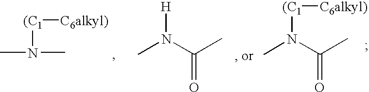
CN(C)[(C1][C6alkyl)].CN(C(C)=O)[H].CN(C(C)=O)[(C1][C6alkyl)]
